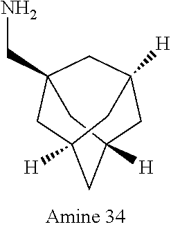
NCC12CC3([H])CC([H])(CC([H])(C1)C3)C2
